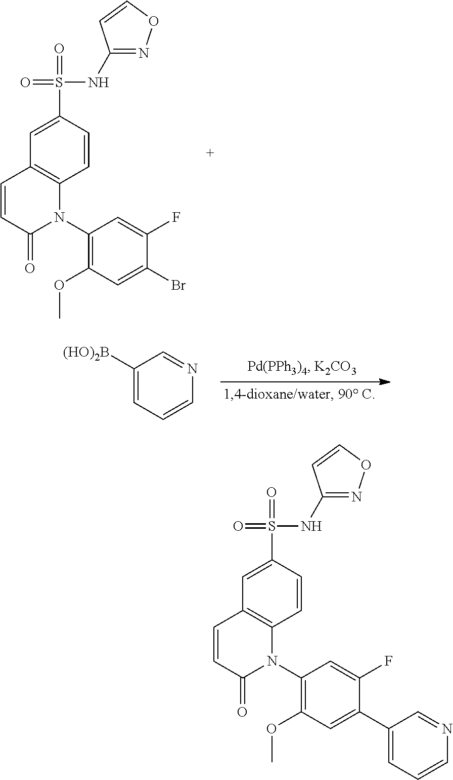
C1(N2C3=C(C=CC2=O)C=C(S(=O)(NC2=NOC=C2)=O)C=C3)=C(OC)C=C(Br)C(F)=C1.C1([(HO)2B])=CC=CN=C1.C1(N2C3=C(C=CC2=O)C=C(S(=O)(NC2=NOC=C2)=O)C=C3)=C(OC)C=C(C2=CC=CN=C2)C(F)=C1
